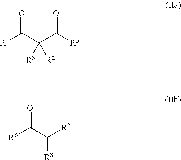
[R4]C(C(C([R5])=O)([R3])[R2])=O.[R6]C(C([R2])[R3])=O
